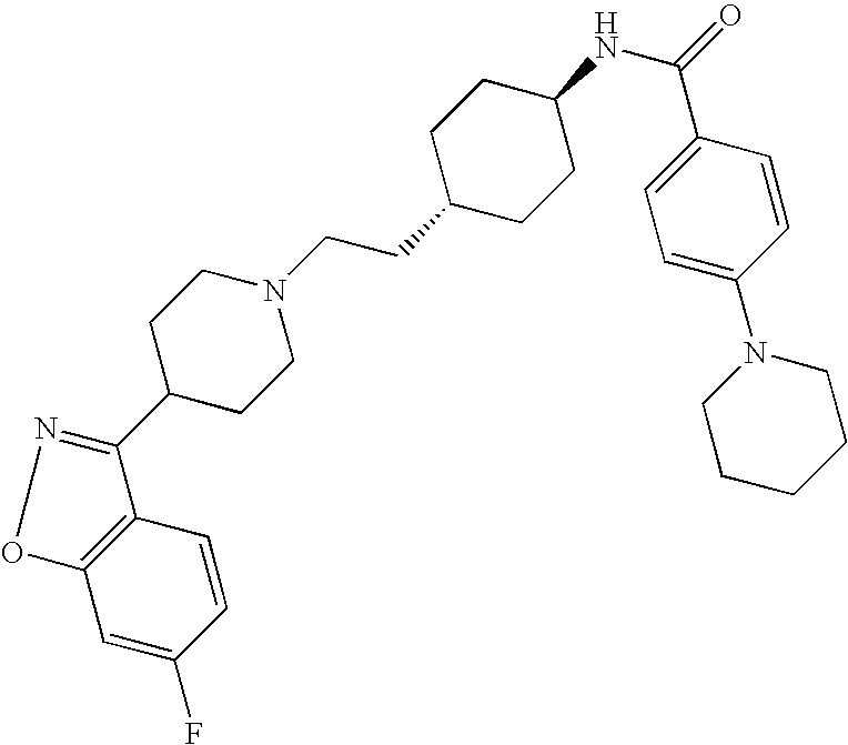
C12=C(C=CC(F)=C1)C(C1CCN(CCC3CCC(NC(=O)C4=CC=C(N5CCCCC5)C=C4)CC3)CC1)=NO2
